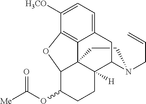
C1CN(CC=C)C2C3([H])C14C1=C(C([H3CO])=CC=C1C2)OC4C(OC([Me])=O)CC3
